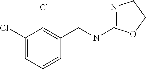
N1=C(NCC2=C(Cl)C(Cl)=CC=C2)OCC1
